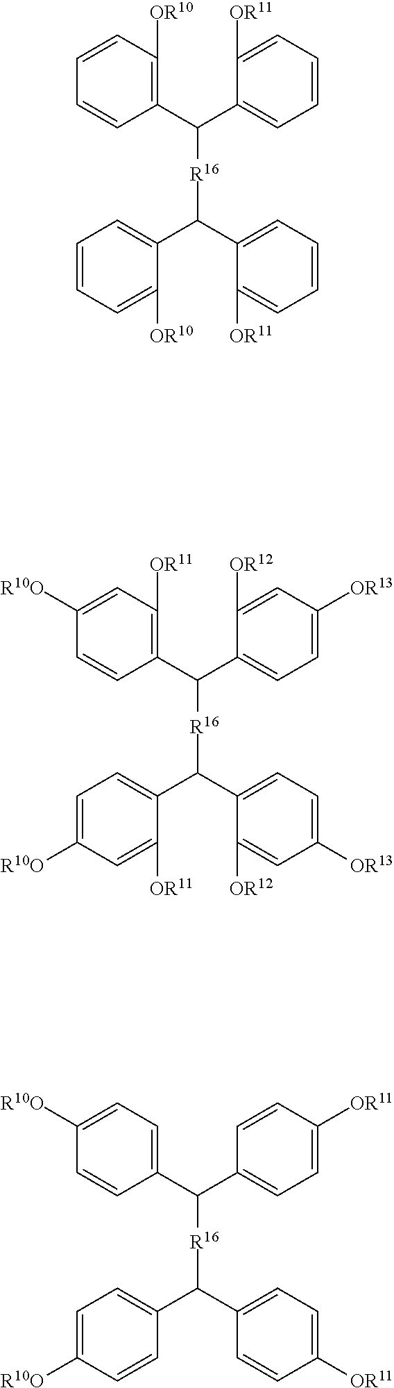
C1(C(C2=CC=CC=C2[OR11])[R16]C(C2=CC=CC=C2[OR11])C2=CC=CC=C2[OR10])=C([OR10])C=CC=C1.C1(C(C2=CC=C([OR13])C=C2[OR12])[R16]C(C2=CC=C([R10O])C=C2[OR11])C2=CC=C([OR13])C=C2[OR12])=C([OR11])C=C([R10O])C=C1.C1(C(C2=CC=C([OR11])C=C2)[R16]C(C2=CC=C([R10O])C=C2)C2=CC=C([OR11])C=C2)=CC=C([R10O])C=C1
